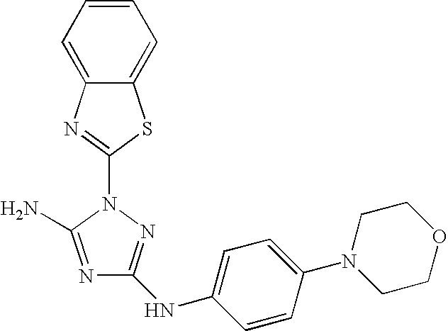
N1=C(N)N(C2=NC3=CC=CC=C3S2)N=C1NC1=CC=C(N2CCOCC2)C=C1
